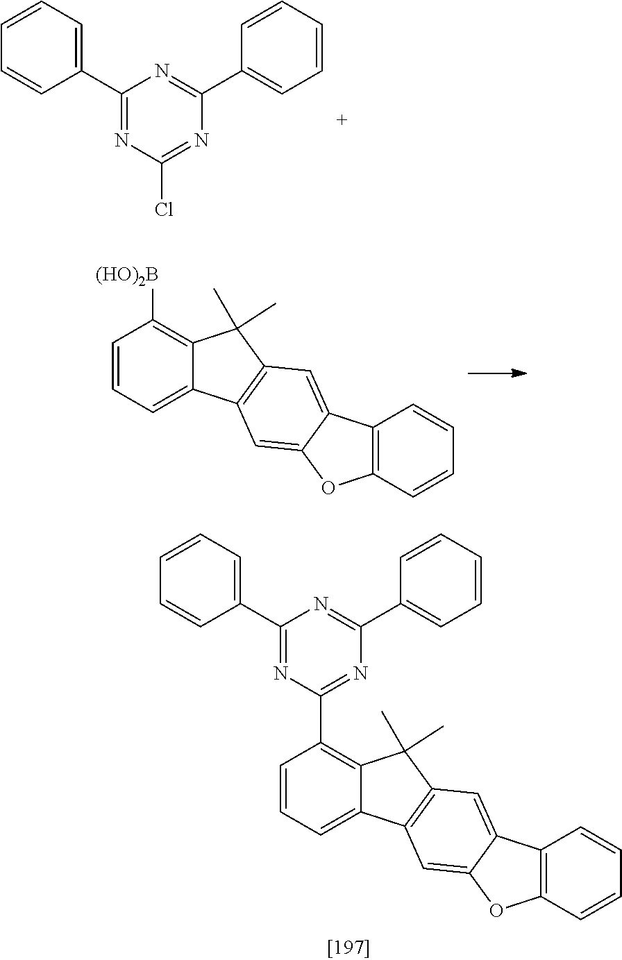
C1(C2=NC(C3=CC=CC=C3)=NC(Cl)=N2)=CC=CC=C1.C12=C([(HO)2B])C=CC=C1C1=C(C2(C)C)C=C2C(=C1)OC1=C2C=CC=C1.C12=C(C3=NC(C4=CC=CC=C4)=NC(C4=CC=CC=C4)=N3)C=CC=C1C1=C(C2(C)C)C=C2C(=C1)OC1=C2C=CC=C1
